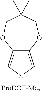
C12=CSC=C1OCC(C)(C)CO2.[ProDOT-Me2]
